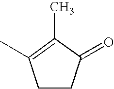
C1CC(=O)C(C)=C1C
